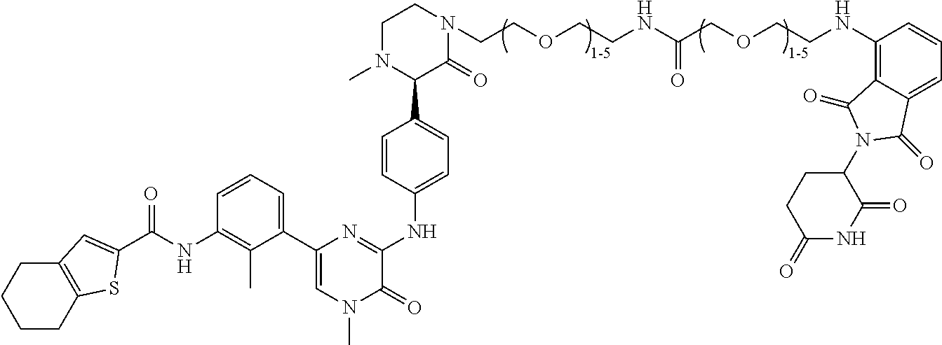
N1(C)C(C2=CC=C(NC3=NC(C4=CC=CC(NC(=O)C5=CC6=C(CCCC6)S5)=C4C)=CN(C)C3=O)C=C2)C(=O)N(CCOCCNC(COCCNC2=C3C(=CC=C2)C(=O)N(C2CCC(=O)NC2=O)C3=O)=O)CC1
